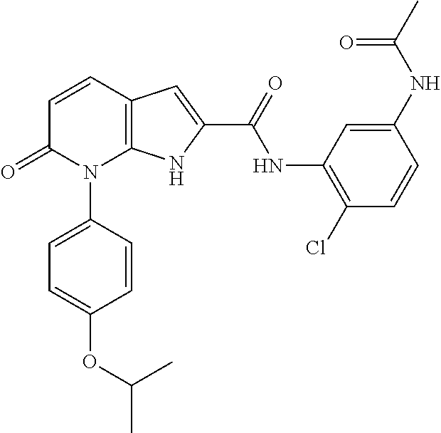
C12=C(C=CC(=O)N1C1=CC=C(OC(C)C)C=C1)C=C(C(NC1=C(Cl)C=CC(NC(C)=O)=C1)=O)N2
